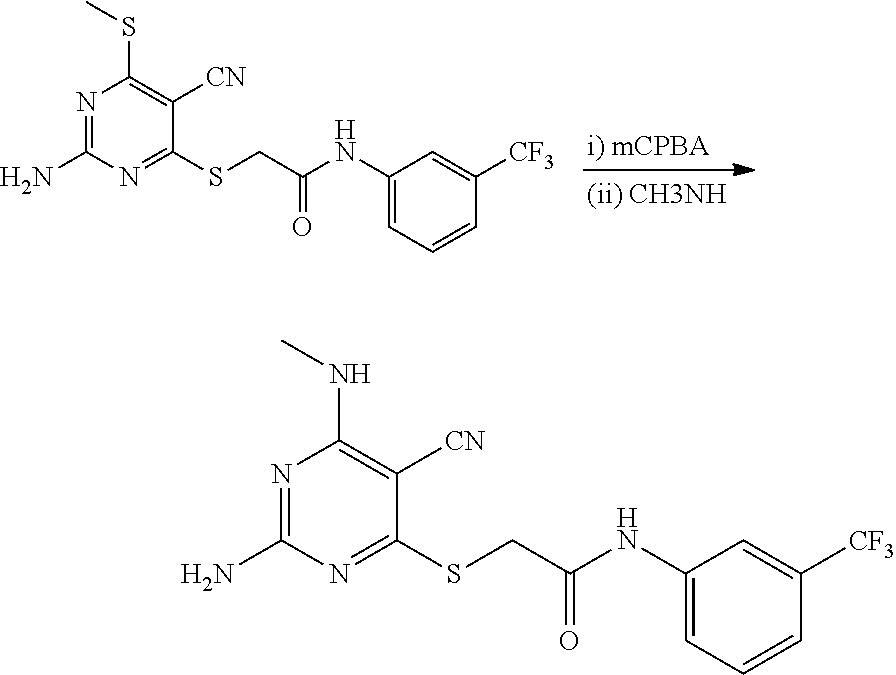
N1=C(N)N=C(SCC(NC2=CC=CC([CF3])=C2)=O)C([CN])=C1SC.N1=C(N)N=C(SCC(NC2=CC=CC([CF3])=C2)=O)C([CN])=C1NC
